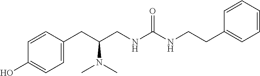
C1=C(CC(CNC(NCCC2=CC=CC=C2)=O)N(C)C)C=CC(O)=C1
